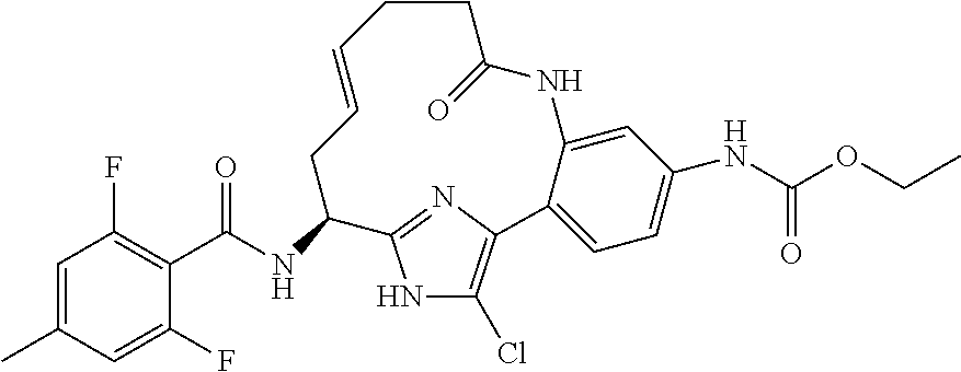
C1=C(C)C=C(F)C(C(NC2CC=CCCC(=O)NC3=CC(NC(OCC)=O)=CC=C3C3=C(Cl)NC2=N3)=O)=C1F
